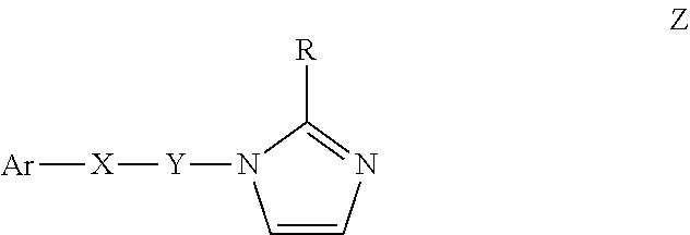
C1=CN=C([R])N1[Y][X][Ar]
